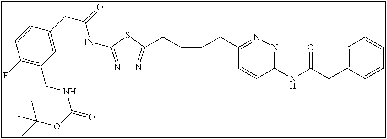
N1=C(NC(CC2=CC(CNC(=O)OC(C)(C)C)=C(F)C=C2)=O)SC(CCCCC2=NN=C(NC(CC3=CC=CC=C3)=O)C=C2)=N1
